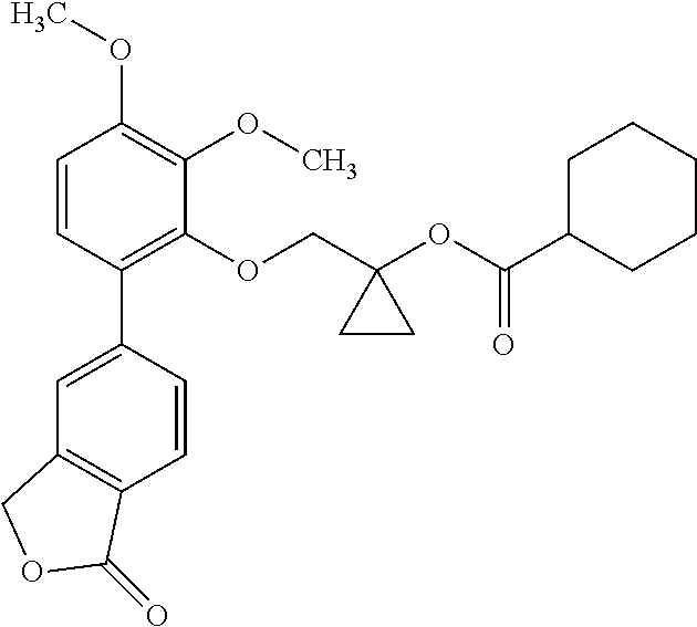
C1=CC(C2=CC3=C(C=C2)C(=O)OC3)=C(OCC2(OC(C3CCCCC3)=O)CC2)C(OC)=C1OC
